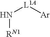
N([RN1])[L1A][Ar]
